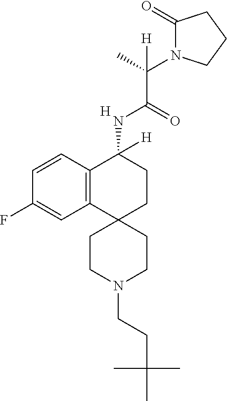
C12=C(C=CC(F)=C1)C(NC(C(C)(N1C(=O)CCC1)[H])=O)([H])CCC21CCN(CCC(C)(C)C)CC1.[H]
